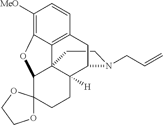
C1CN(CC=C)C2C3([H])C14C1=C(C=CC([MeO])=C1OC4C1(CC3)OCCO1)C2
